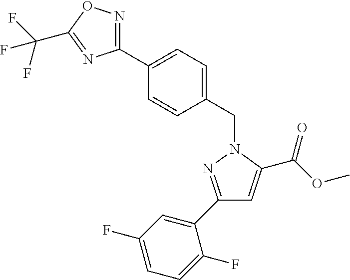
C1(C2=CC=C(CN3N=C(C4=CC(F)=CC=C4F)C=C3C(OC)=O)C=C2)=NOC(C(F)(F)F)=N1
